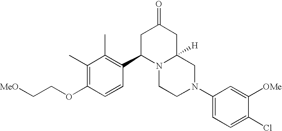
C1(C)=C(OCC[MeO])C=CC(C2N3C([H])(CC(=O)C2)CN(C2=CC=C(Cl)C([OMe])=C2)CC3)=C1C
